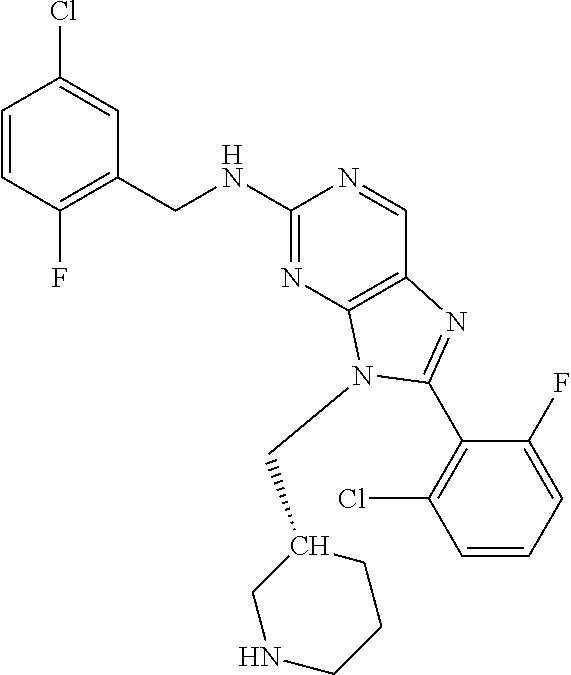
C1=CC(F)=C(CNC2=NC3=C(C=N2)N=C(C2=C(Cl)C=CC=C2F)N3CC2CNCCC2)C=C1Cl
